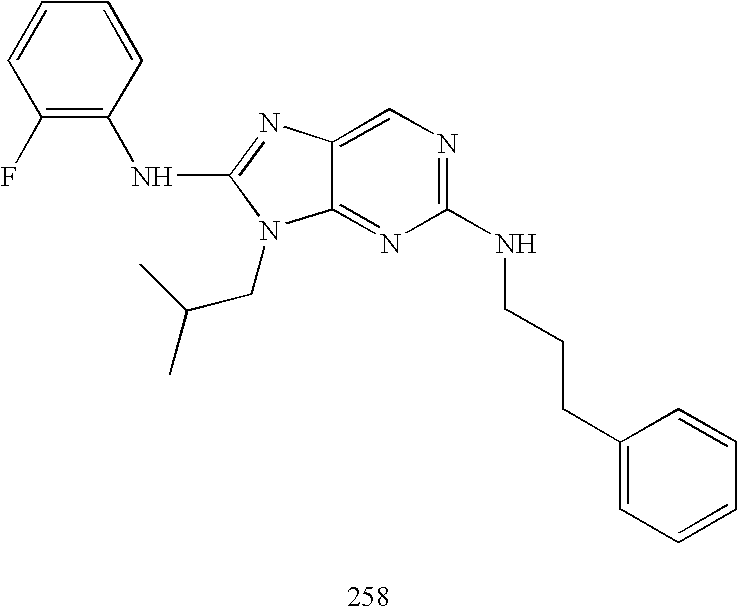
C12=NC(NCCCC3=CC=CC=C3)=NC=C1N=C(NC1=C(F)C=CC=C1)N2CC(C)C
